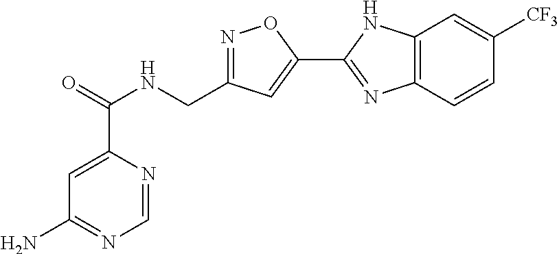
C1=NC(C(=O)NCC2=NOC(C3=NC4=C(N3)C=C([CF3])C=C4)=C2)=CC(N)=N1
